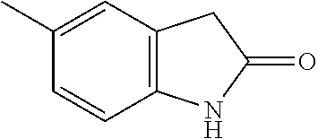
C1(C)=CC2=C(C=C1)NC(=O)C2
